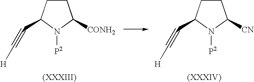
C1CC(C#C[H])N([P2])C1[CONH2].C1CC(C#C[H])N([P2])C1[CN]
